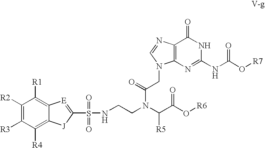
C12=C(N=C(NC(=O)O[R7])NC1=O)N(CC(N(C(C(O[R6])=O)[R5])CCNS(=O)(=O)C1=[E]C3=C([R1])C([R2])=C([R3])C([R4])=C3[J]1)=O)C=N2
